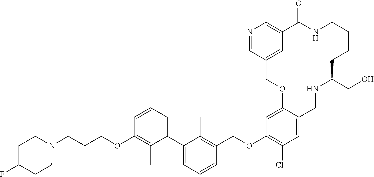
C1=C2C(=CC(OCC3=C(C)C(C4=CC=CC(OCCCN5CCC(F)CC5)=C4C)=CC=C3)=C1Cl)OCC1=CC(=CN=C1)C(=O)NCCCCC(CO)NC2
